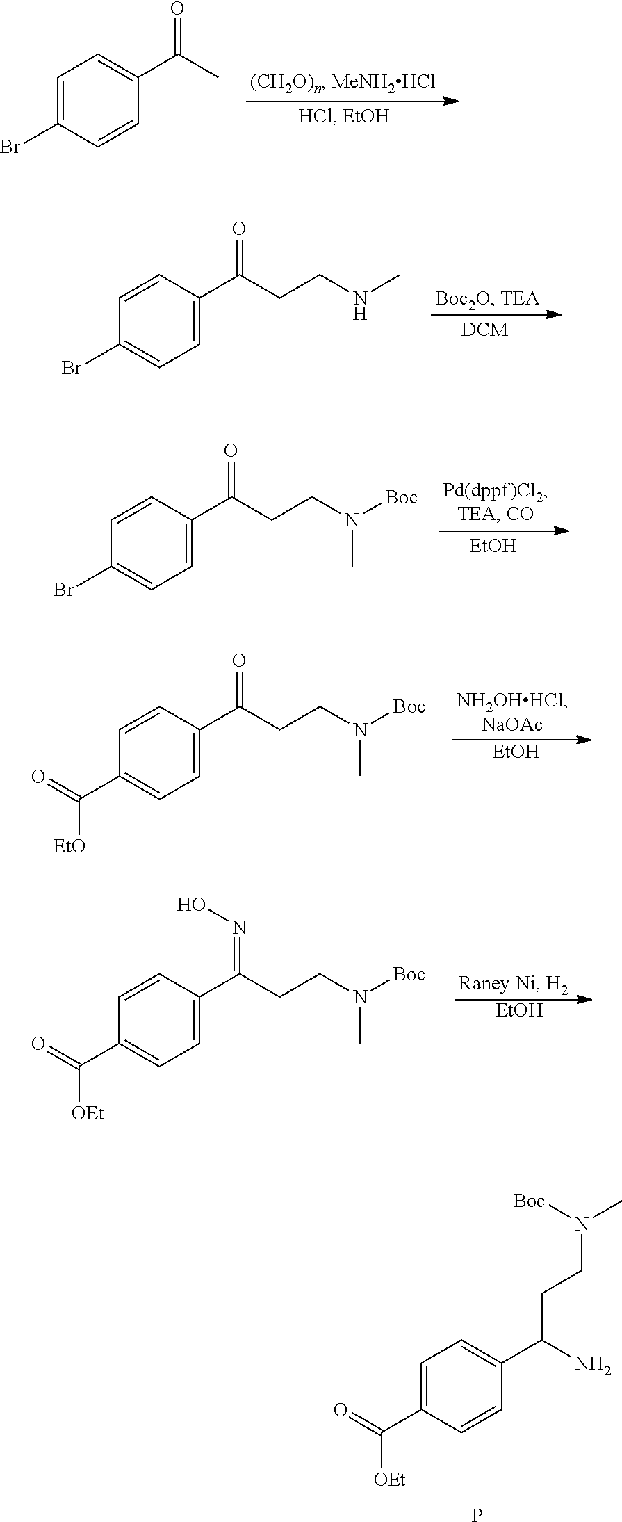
C1=C(Br)C=CC(C(C)=O)=C1.C1=CC(C(CCNC)=O)=CC=C1Br.C1=CC(C(CCN([Boc])C)=O)=CC=C1Br.[EtOH].C1=CC(C(CCN([Boc])C)=O)=CC=C1C(=O)[EtO].[EtOH].C1=CC(C(CCN([Boc])C)=NO)=CC=C1C(=O)[OEt].[EtOH].C1=C(C(=O)[OEt])C=CC(C(N)CCN(C)[Boc])=C1.P
